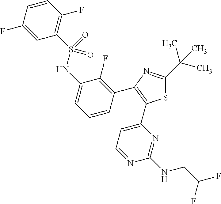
C1(C(C)(C)C)=NC(C2=C(F)C(NS(C3=C(F)C=CC(F)=C3)(=O)=O)=CC=C2)=C(C2=CC=NC(NCC(F)F)=N2)S1
